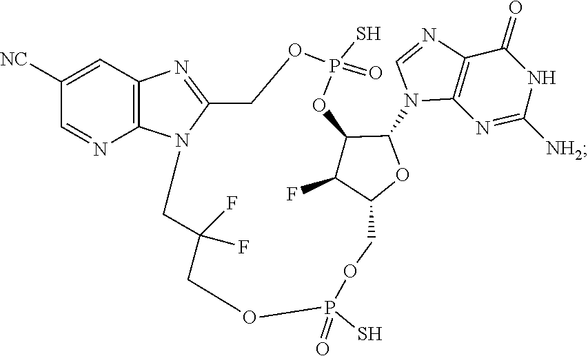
C1=NC2=C(N1C1C3C(F)C(COP(S)(=O)OCC(F)(F)CN4C(=NC5=C4N=CC([NC])=C5)COP(S)(=O)O3)O1)N=C([NH2])NC2=O
